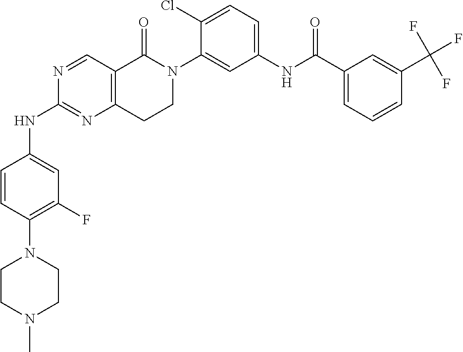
N1=CC2=C(N=C1NC1=CC(F)=C(N3CCN(C)CC3)C=C1)CCN(C1=CC(NC(C3=CC=CC(C(F)(F)F)=C3)=O)=CC=C1Cl)C2=O
